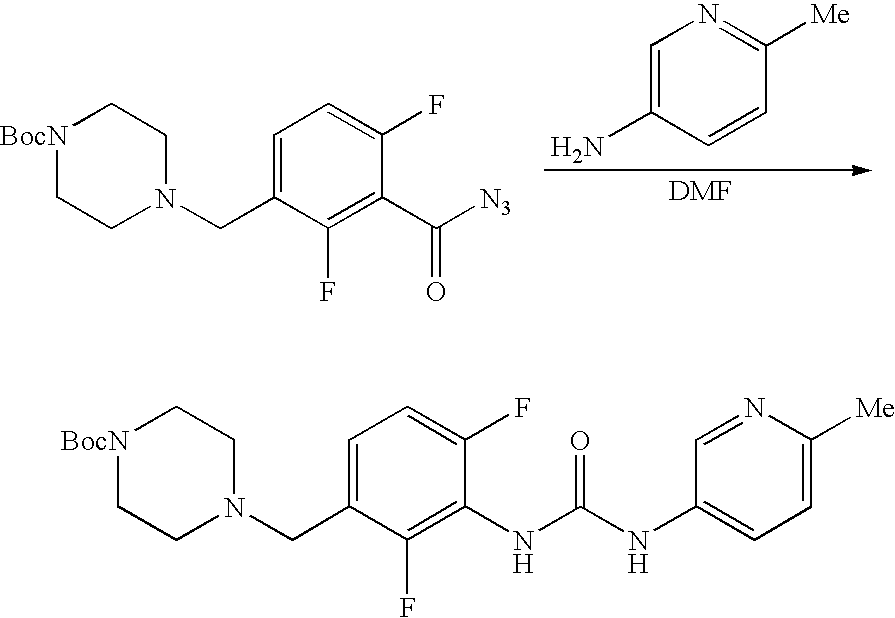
C1=C(CN2CC[BocN]CC2)C(F)=C(C([N3])=O)C(F)=C1.C1=C(N)C=CC([Me])=N1.C1=C(CN2CC[BocN]CC2)C(F)=C(NC(=O)NC2=CC=C([Me])N=C2)C(F)=C1
